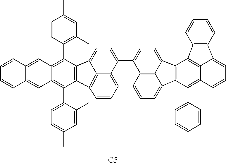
C1=CC(C2=C3C(=C(C4=CC=C(C)C=C4C)C4=C2C2=CC=C5C6=C(C=CC4=C62)C2=CC=C4C6=C2C5=CC=C6C2=C4C(C4=CC=CC=C4)=C4C5=C2C2=C(C=CC=C2)C5=CC=C4)C=C2C(=C3)C=CC=C2)=C(C)C=C1C.[C5]
